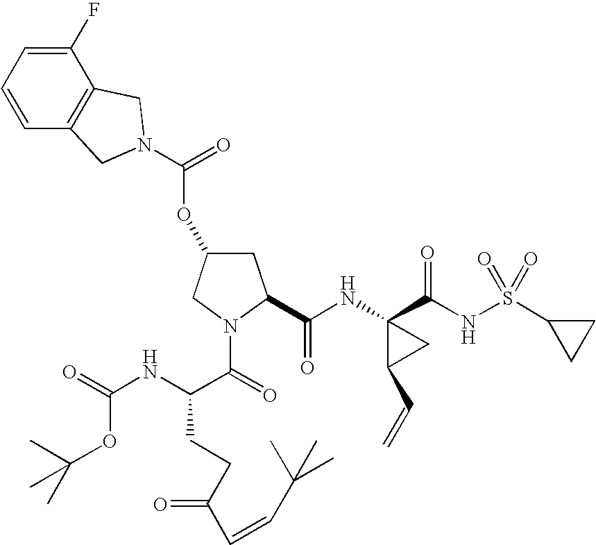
C1(F)=CC=CC2=C1CN(C(=O)OC1CC(C(NC3(C(NS(C4CC4)(=O)=O)=O)C(C=C)C3)=O)N(C(=O)C(NC(=O)OC(C)(C)C)CCC(C=CC(C)(C)C)=O)C1)C2
